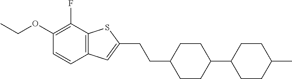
CCOC1=C(F)C2=C(C=C1)C=C(CCC1CCC(C3CCC(C)CC3)CC1)S2
